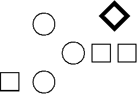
C1CCC1.c1cCC1.C1CCC1.C1CCC1
